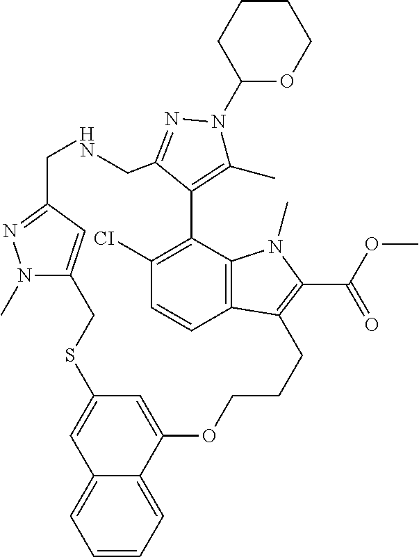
N1CC2=NN(C)C(=C2)CSC2=CC3=CC=CC=C3C(=C2)OCCCC2=C(C(=O)OC)N(C)C3=C2C=CC([CI])=C3C2=C(C)N(C3OCCCC3)N=C2C1
